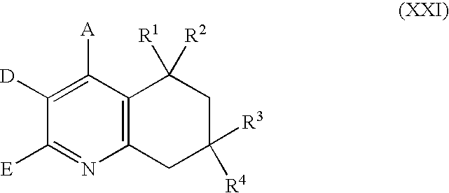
C1([D])=C([A])C2=C(N=C1[E])CC([R3])([R4])CC2([R1])[R2]
